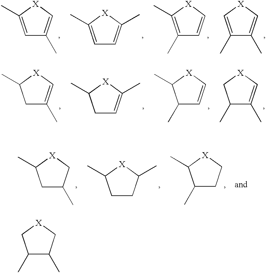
C1(C)C(C)C[X]C1.C1=C(C)[X]C=C1C.C1=C(C)[X]C(C)=C1.C1(C)=C(C)[X]C=C1.C1(C)=C[X]C=C1C.C1C(C)=C[X]C1C.C1C=C(C)[X]C1C.C1(C)C=C[X]C1C.C1(C)C(C)=C[X]C1.C1C(C)C[X]C1C.C1CC(C)[X]C1C.C1(C)CC[X]C1C
